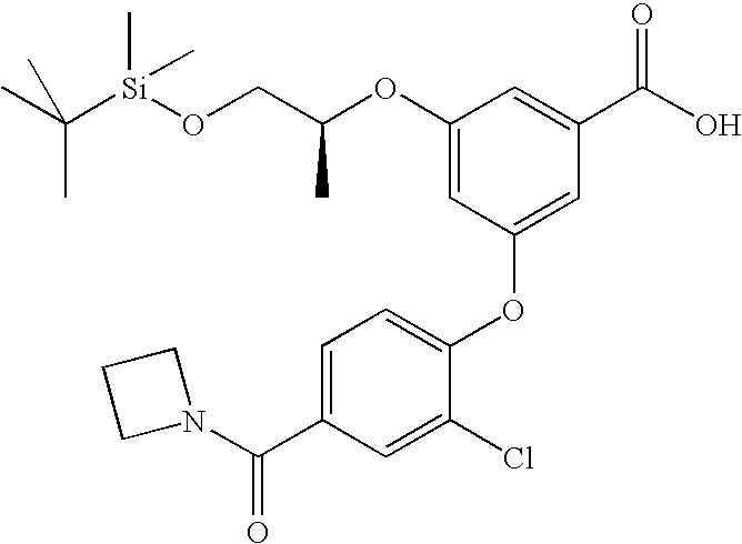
O(CC(OC1=CC(OC2=CC=C(C(N3CCC3)=O)C=C2Cl)=CC(C(O)=O)=C1)C)[Si](C(C)(C)C)(C)C
